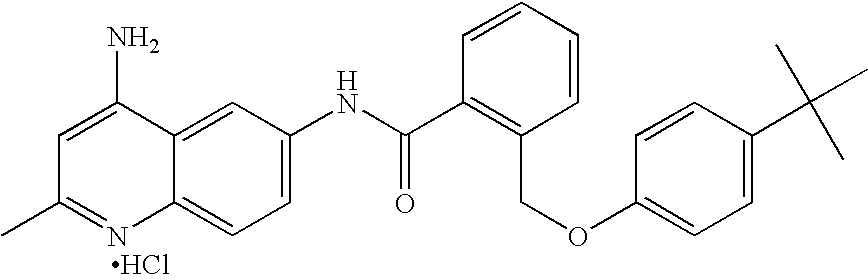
CC1=NC2=CC=C(NC(C3=C(COC4=CC=C(C(C)(C)C)C=C4)C=CC=C3)=O)C=C2C(N)=C1.Cl
